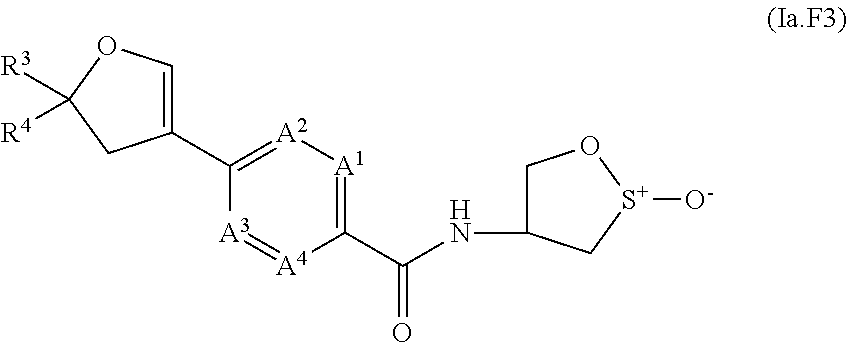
C1(C2=[A2][A1]=C(C(NC3CO[S+]([O-])C3)=O)[A4]=[A3]2)=COC([R3])([R4])C1
